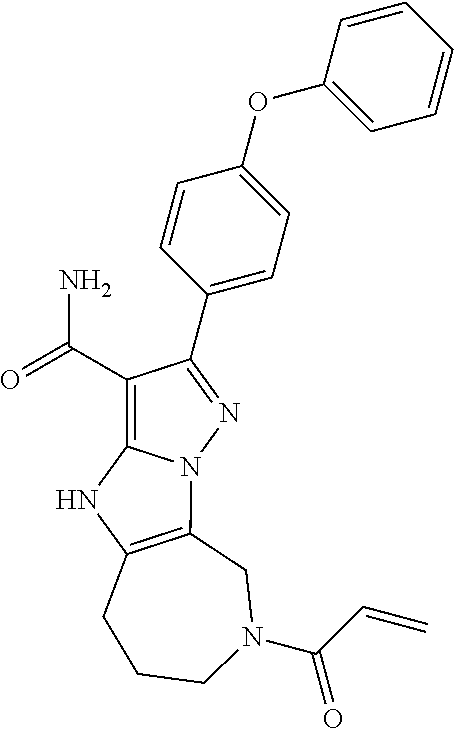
C1(C(=O)N)=C2N(N=C1C1=CC=C(OC3=CC=CC=C3)C=C1)C1=C(N2)CCCN(C(C=C)=O)C1
